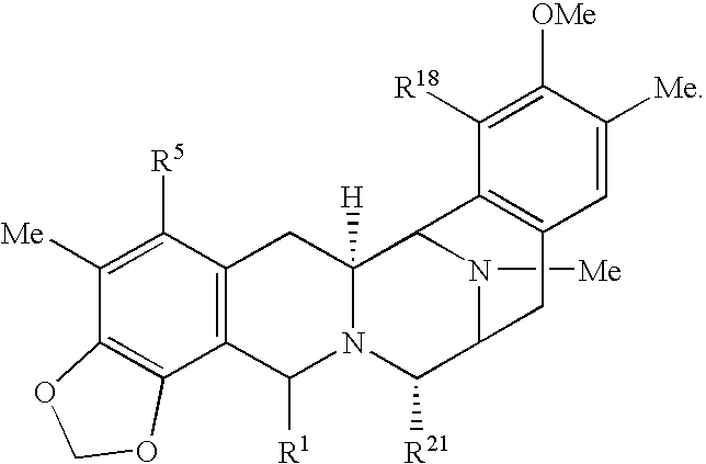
C1([Me])=C([R5])C2=C(C3=C1OCO3)C([R1])N1C([H])(C2)C2N([Me])C(C1[R21])CC1=C2C([R18])=C([OMe])C([Me])=C1
